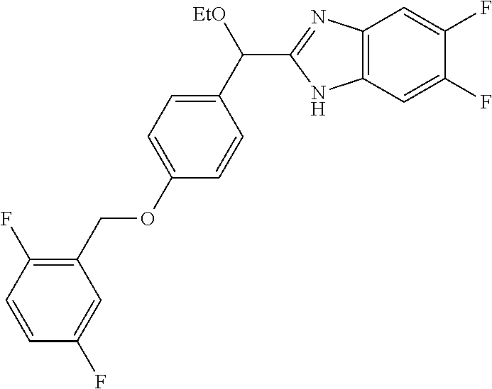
C1(C([EtO])C2=NC3=C(N2)C=C(F)C(F)=C3)=CC=C(OCC2=C(F)C=CC(F)=C2)C=C1
